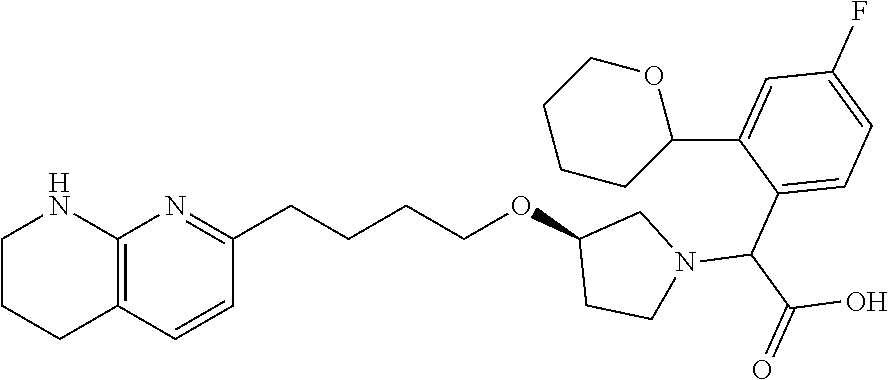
C1=C(C2OCCCC2)C(C(N2CC(OCCCCC3=NC4=C(C=C3)CCCN4)CC2)C(=O)O)=CC=C1F
